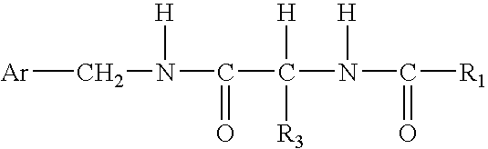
[Ar]CN(C(=O)C([H])([R3])N([H])C(=O)[R1])[H]
